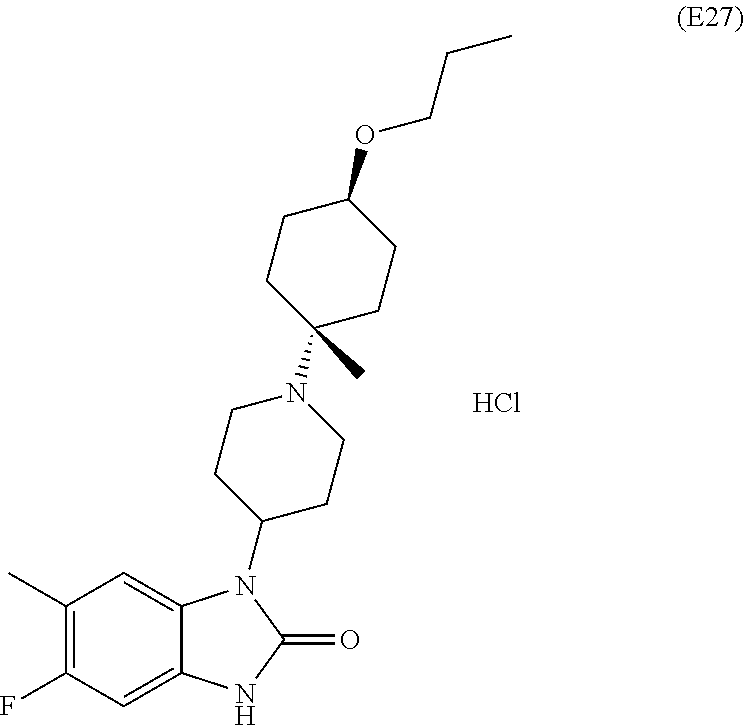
C1(C)=C(F)C=C2C(=C1)N(C1CCN(C3(C)CCC(OCCC)CC3)CC1)C(=O)N2.Cl
